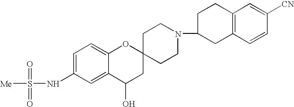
C1=C(NS([Me])(=O)=O)C=C2C(=C1)OC1(CC2O)CCN(C2CC3=C(CC2)C=C([CN])C=C3)CC1
